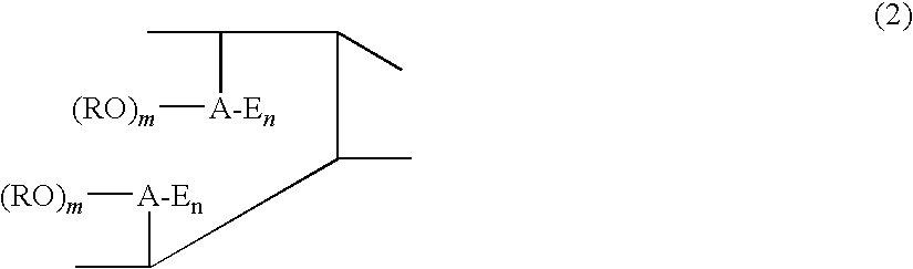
CC(C(C)C(C)C(C)[A-En][(RO)m])[A-En][(RO)m]
